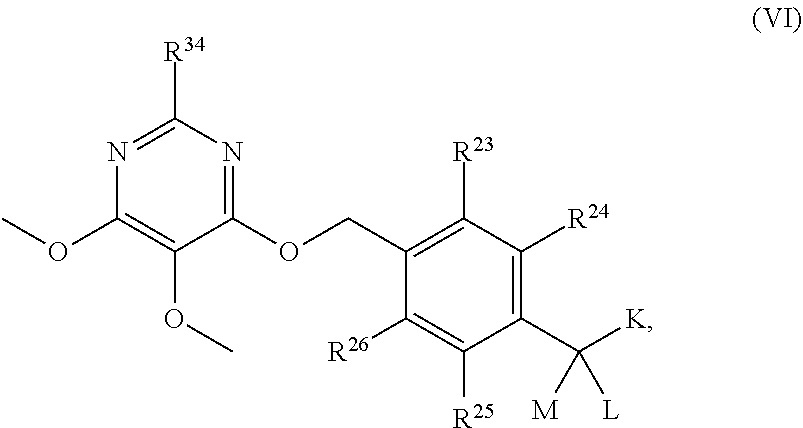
C1(OCC2=C([R23])C([R24])=C(C([L])([K])[M])C([R25])=C2[R26])=NC([R34])=NC(OC)=C1OC
